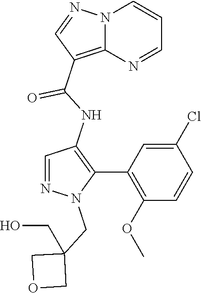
N12C(=C(C(NC3=C(C4=C(OC)C=CC(Cl)=C4)N(CC4(CO)COC4)N=C3)=O)C=N1)N=CC=C2
